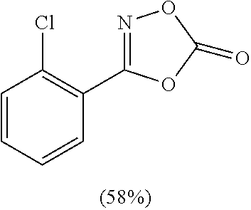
C1=CC=CC(C2=NOC(=O)O2)=C1Cl
